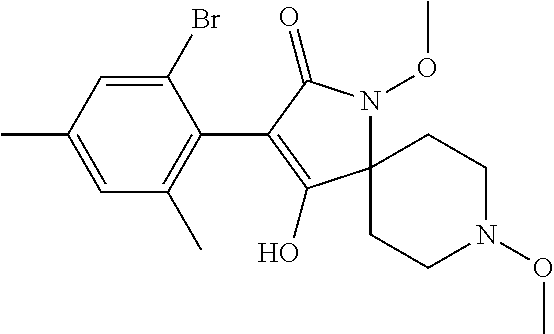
C1(Br)=CC(C)=CC(C)=C1C1=C(O)C2(N(OC)C1=O)CCN(OC)CC2
